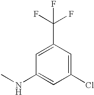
C1(C(F)(F)F)=CC(NC)=CC(Cl)=C1
